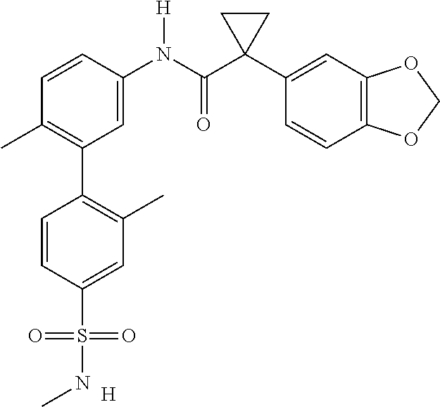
C1=C(N(C(C2(C3=CC4=C(C=C3)OCO4)CC2)=O)[H])C=CC(C)=C1C1=C(C)C=C(S(=O)(=O)NC)C=C1.[H]
